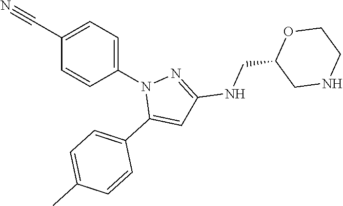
C1(C#N)=CC=C(N2C(C3=CC=C(C)C=C3)=CC(NCC3CNCCO3)=N2)C=C1
